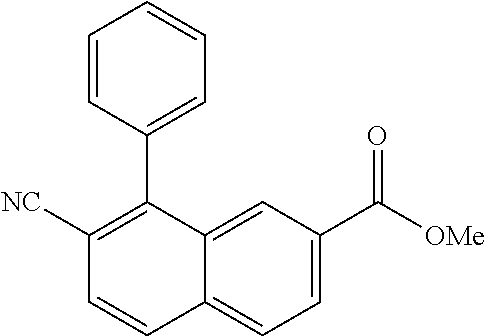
C1([NC])=C(C2=CC=CC=C2)C2=CC(C([OMe])=O)=CC=C2C=C1
